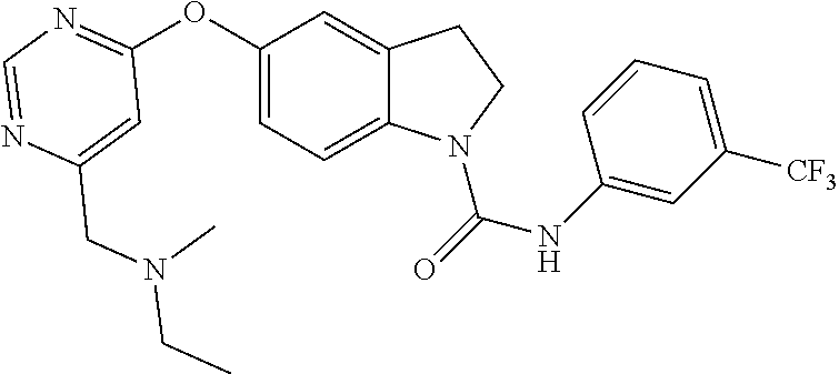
C1=C(CN(CC)C)N=CN=C1OC1=CC=C2C(=C1)CCN2C(=O)NC1=CC([CF3])=CC=C1
